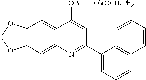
C12=CC3=C(C=C1C([OP(]=[O)(OCH2Ph)2])=CC(C1=CC=CC4=C1C=CC=C4)=N2)OCO3
